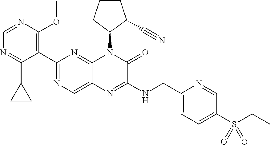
C1=NC(OC)=C(C2=NC=C3C(=N2)N(C2CCCC2C#N)C(=O)C(NCC2=CC=C(S(=O)(=O)CC)C=N2)=N3)C(C2CC2)=N1
